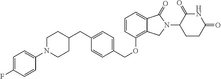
C12=CC=CC(OCC3=CC=C(CC4CCN(C5=CC=C(F)C=C5)CC4)C=C3)=C1CN(C1C(=O)NC(=O)CC1)C2=O
